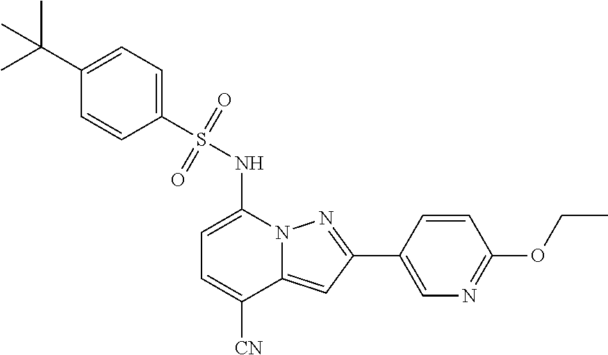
C1=C(NS(C2=CC=C(C(C)(C)C)C=C2)(=O)=O)N2C(=CC(C3=CN=C(OCC)C=C3)=N2)C([CN])=C1
